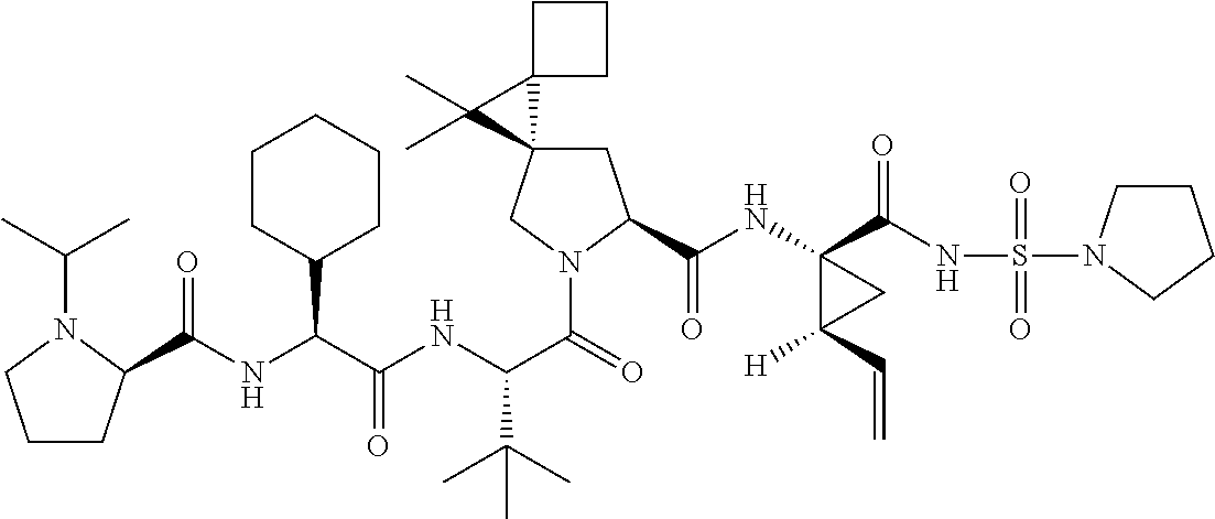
C1C2(CN(C(=O)C(NC(C(NC(=O)C3CCCN3C(C)C)C3CCCCC3)=O)C(C)(C)C)C1C(NC1(C(NS(=O)(=O)N3CCCC3)=O)C([H])(C=C)C1)=O)C1(C2(C)C)CCC1
